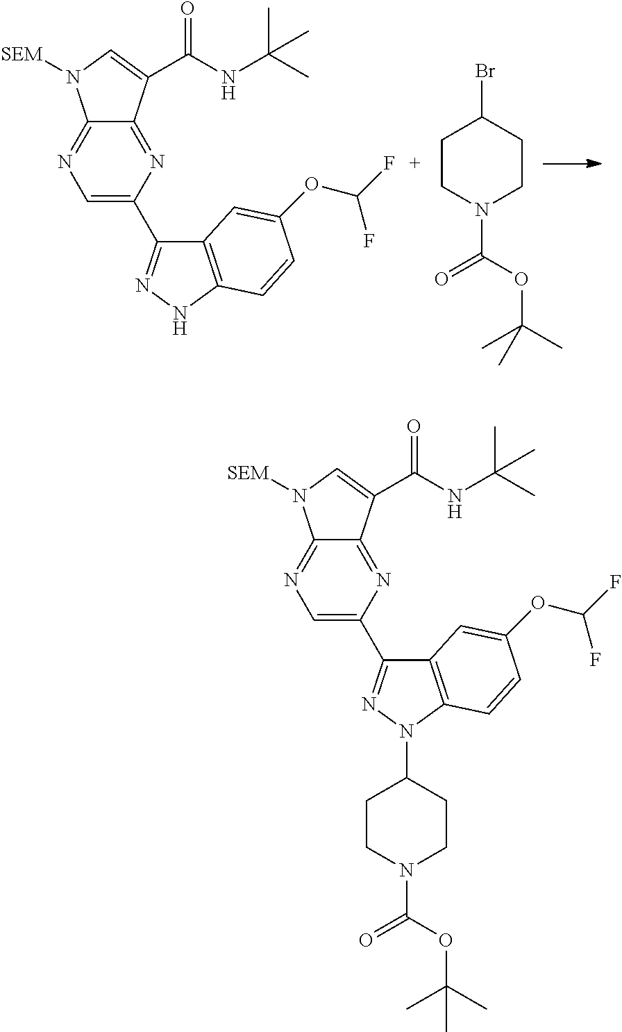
C1=C(C2=NNC3=C2C=C(OC(F)F)C=C3)N=C2C(=N1)N([SEM])C=C2C(NC(C)(C)C)=O.N1(C(OC(C)(C)C)=O)CCC(Br)CC1.C1=C(C2=NN(C3CCN(C(=O)OC(C)(C)C)CC3)C3=C2C=C(OC(F)F)C=C3)N=C2C(=N1)N([SEM])C=C2C(NC(C)(C)C)=O
